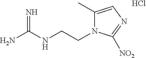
C(CNC(N)=N)N1C(C)=CN=C1[NO2].Cl
